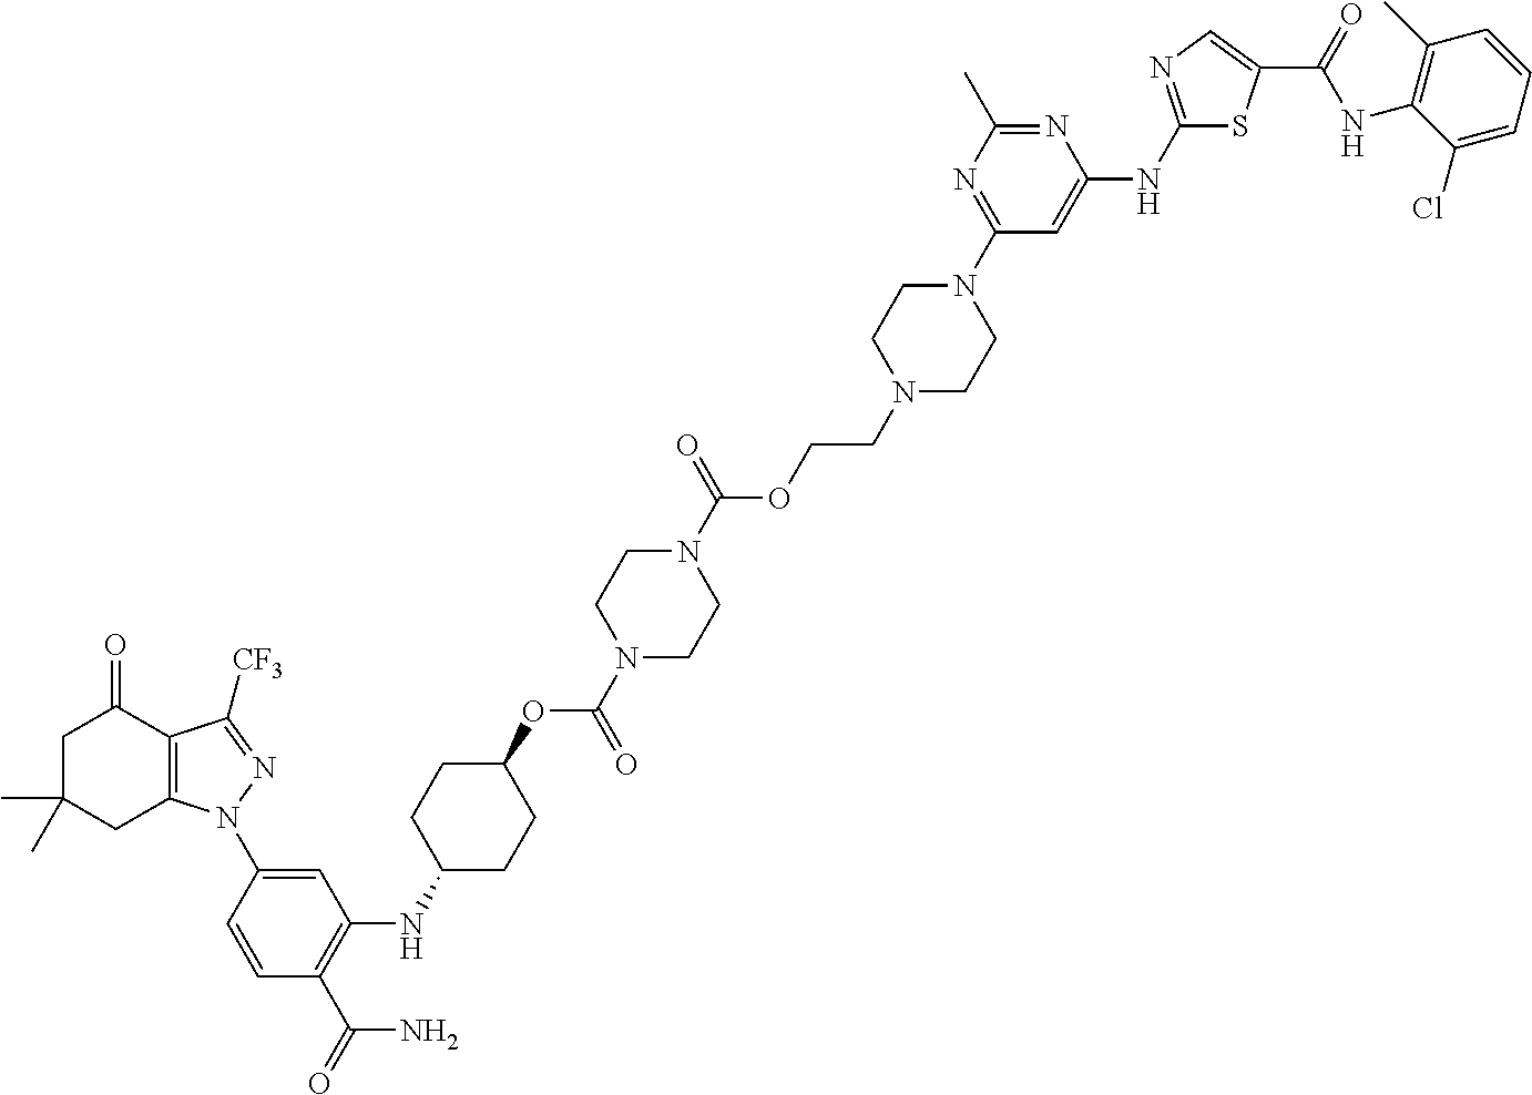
C1C(C)(C)CC2=C(C1=O)C([CF3])=NN2C1=CC(NC2CCC(OC(=O)N3CCN(C(OCCN4CCN(C5=NC(C)=NC(NC6=NC=C(C(NC7=C(C)C=CC=C7Cl)=O)S6)=C5)CC4)=O)CC3)CC2)=C(C(=O)N)C=C1
